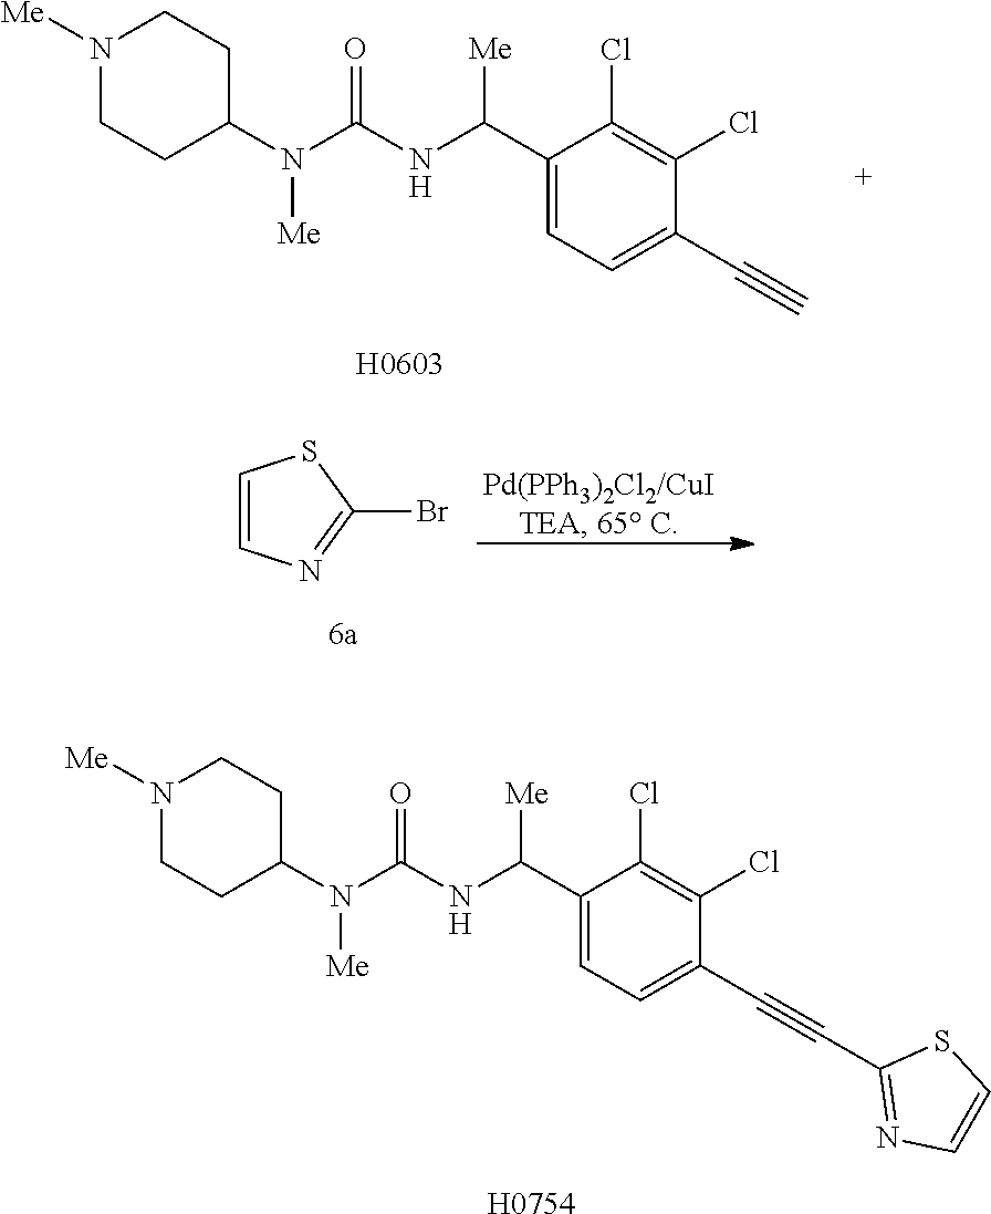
C1(C(NC(N(C2CCN([Me])CC2)[Me])=O)[Me])=CC=C(C#C)C(Cl)=C1Cl.[H0603].C1=CN=C(Br)S1.C1(C(NC(N(C2CCN([Me])CC2)[Me])=O)[Me])=CC=C(C#CC2=NC=CS2)C(Cl)=C1Cl.[H0754]
